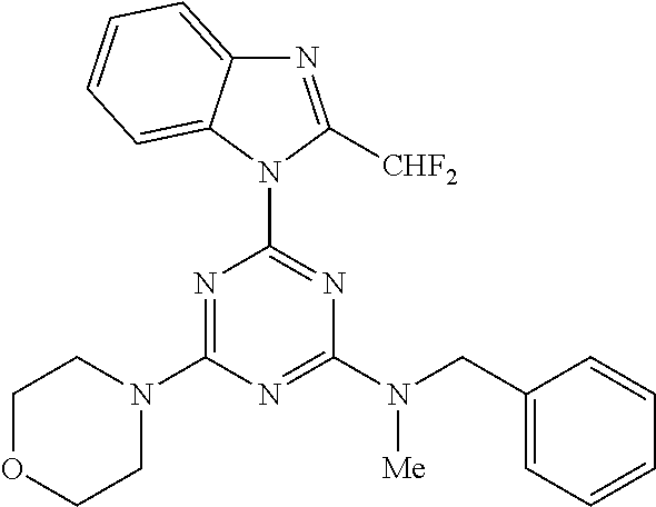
N1(C2=NC(N(CC3=CC=CC=C3)[Me])=NC(N3CCOCC3)=N2)C([CHF2])=NC2=CC=CC=C12
